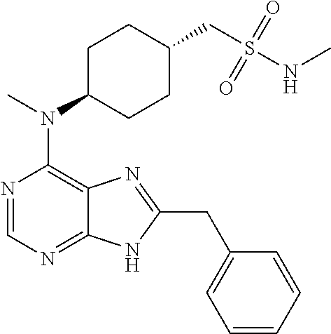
N1=CN=C2C(=C1N(C)C1CCC(CS(NC)(=O)=O)CC1)N=C(CC1=CC=CC=C1)N2
